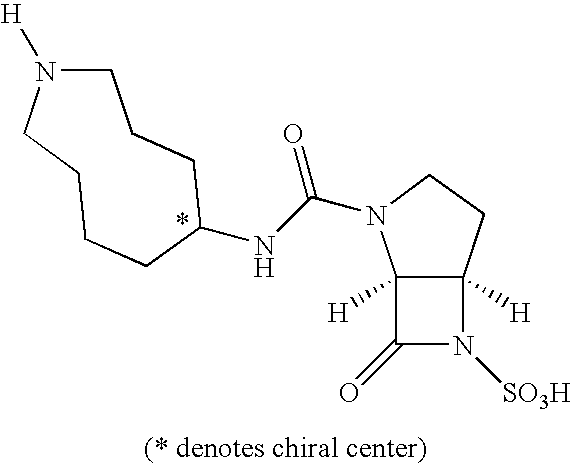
C12([H])C([H])(CCN1C(NC1CCCCN([H])CCC1)=O)N([SO3H])C2=O
